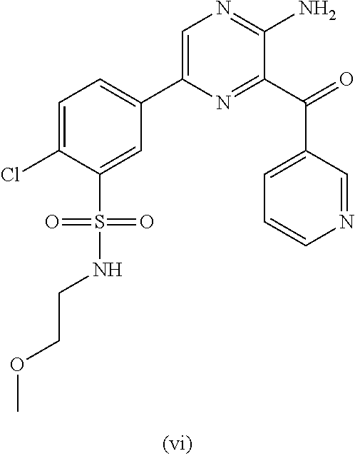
C1=C(Cl)C(S(=O)(NCCOC)=O)=CC(C2=CN=C(N)C(C(=O)C3=CC=CN=C3)=N2)=C1
